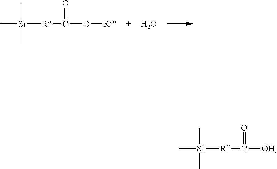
C[Si]([R]C(O[R])=O)(C)C.O.C[Si]([R]C([OH])=O)(C)C
